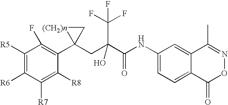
C1([R7])=C([R8])C(C2(CC(C(NC3=CC=C4C(=C3)C(C)=NOC4=O)=O)(C(F)(F)F)O)[(CH2)n]C2)=C(F)C([R5])=C1[R6]
